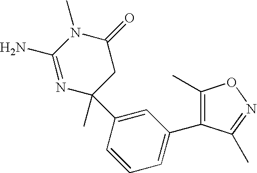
N1=C(N)N(C)C(=O)CC1(C)C1=CC(C2=C(C)ON=C2C)=CC=C1
